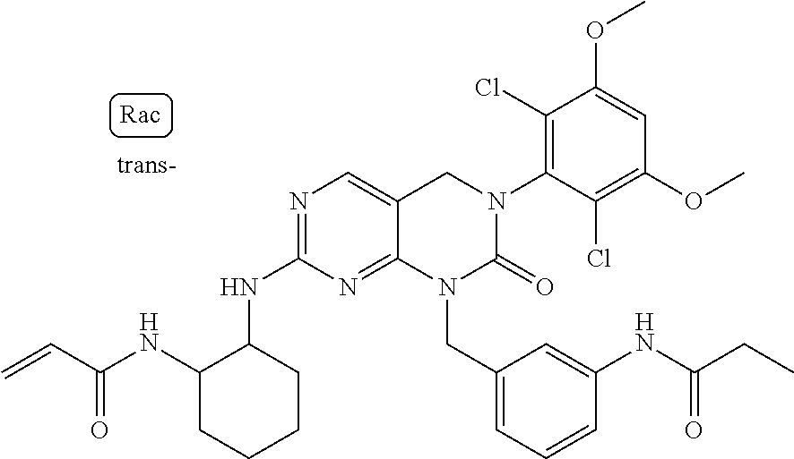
C1(NC2C(NC(C=C)=O)CCCC2)=NC=C2C(=N1)N(CC1=CC=CC(NC(CC)=O)=C1)C(=O)N(C1=C(Cl)C(OC)=CC(OC)=C1Cl)C2
